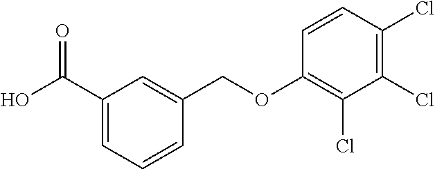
OC(C1=CC=CC(COC2=C(Cl)C(Cl)=C(Cl)C=C2)=C1)=O
